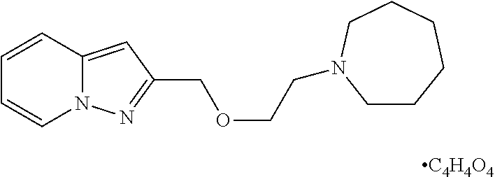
C1=CC=CN2C1=CC(COCCN1CCCCCC1)=N2.[C4H4O4]
